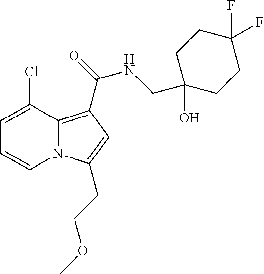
C1=C(Cl)C2=C(C(=O)NCC3(O)CCC(F)(F)CC3)C=C(CCOC)N2C=C1
